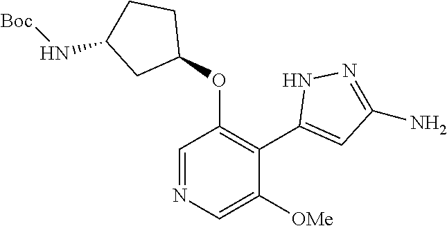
C1=NC=C([OMe])C(C2=CC(N)=NN2)=C1OC1CCC(N[Boc])C1
